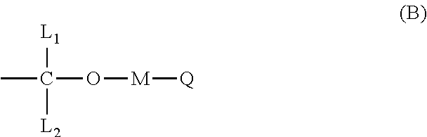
[L1]C([L2])(C)O[M][Q]
